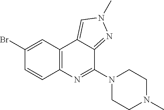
C1(Br)=CC2=C(C=C1)N=C(N1CCN(C)CC1)C1=NN(C)C=C21
